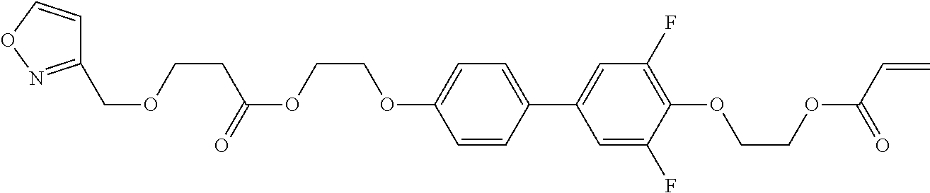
C1=CC(C2=CC(F)=C(OCCOC(C=C)=O)C(F)=C2)=CC=C1OCCOC(=O)CCOCC1=NOC=C1
